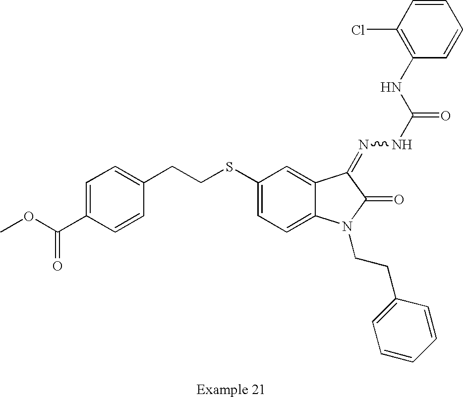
C1=C(C(OC)=O)C=CC(CCSC2=CC=C3C(=C2)C(=NNC(=O)NC2=C(Cl)C=CC=C2)C(=O)N3CCC2=CC=CC=C2)=C1
